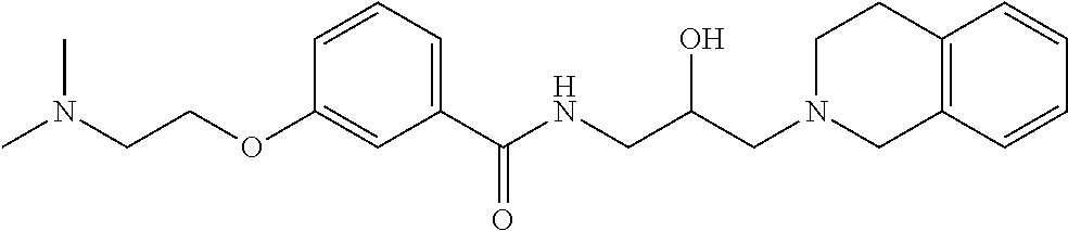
C1(C(NCC(CN2CC3=C(CC2)C=CC=C3)O)=O)=CC=CC(OCCN(C)C)=C1
